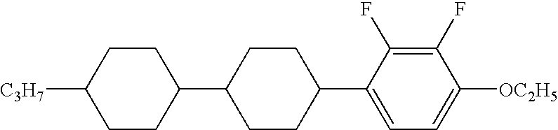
[C3H7]C1CCC(C2CCC(C3=CC=C([OC2H5])C(F)=C3F)CC2)CC1
